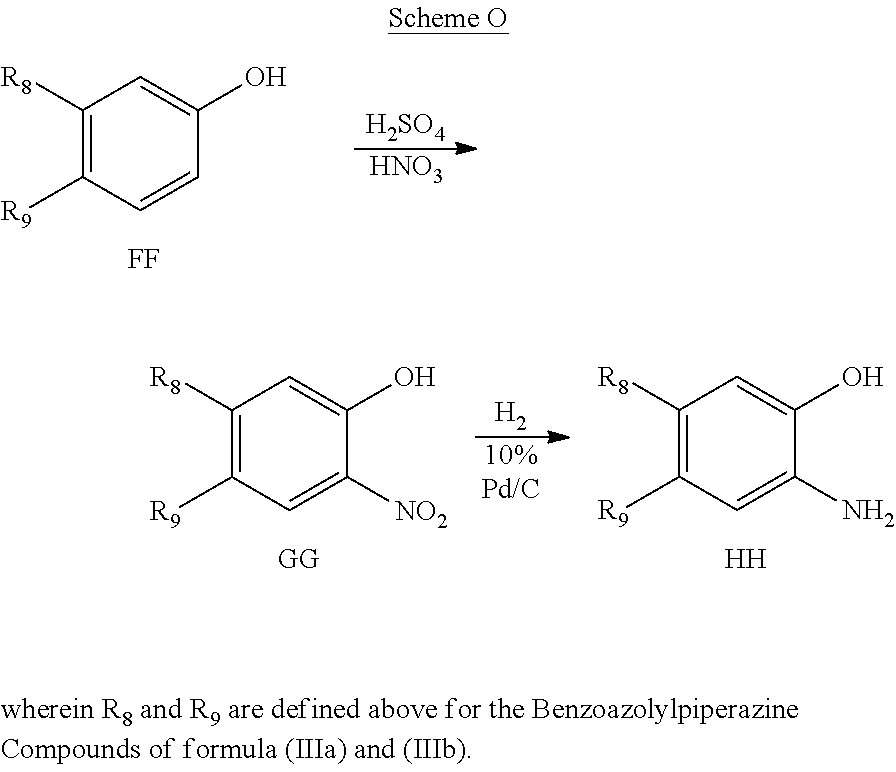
[H2SO4].[HNO3].C1([R8])=C([R9])C=CC(O)=C1.[FF].C1([R8])=C([R9])C=C(N)C(O)=C1.[H].[H2].[10%Pd/C].C1([R8])=C([R9])C=C([NO2])C(O)=C1.[GG]
